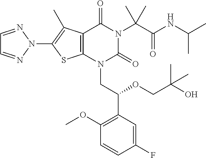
C12=C(N(CC(C3=C(OC)C=CC(F)=C3)OCC(O)(C)C)C(=O)N(C(C(NC(C)C)=O)(C)C)C1=O)SC(N1N=CC=N1)=C2C
